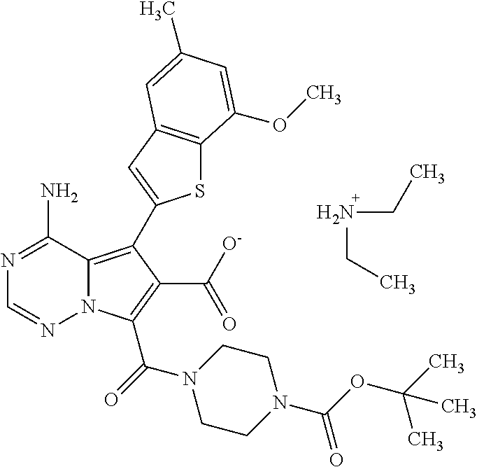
N1=C(N)C2=C(C3=CC4=C(S3)C(OC)=CC(C)=C4)C(C(=O)[O-])=C(C(N3CCN(C(=O)OC(C)(C)C)CC3)=O)N2N=C1.N(CC)CC
